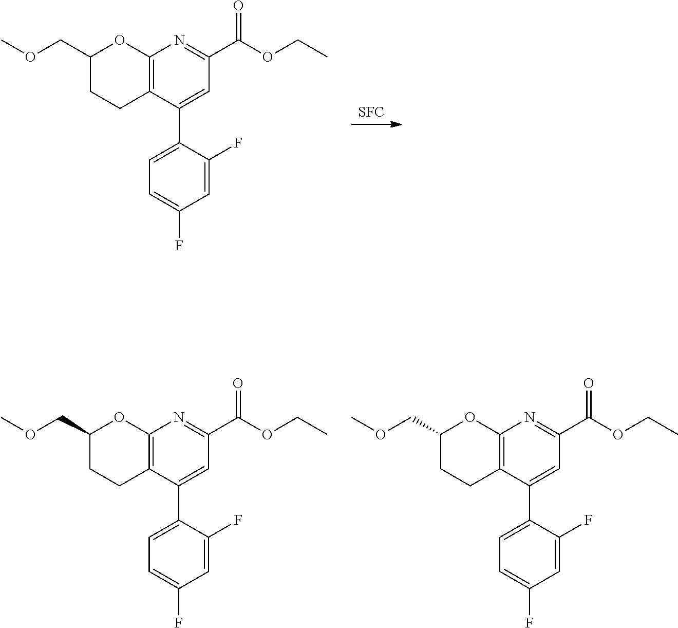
[SFC].C12=C(C(C3=CC=C(F)C=C3F)=CC(C(=O)OCC)=N1)CCC(COC)O2.C12=C(C(C3=CC=C(F)C=C3F)=CC(C(=O)OCC)=N1)CCC(COC)O2.C12=C(C(C3=CC=C(F)C=C3F)=CC(C(=O)OCC)=N1)CCC(COC)O2
